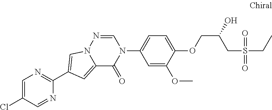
N12C(=CC(C3=NC=C(Cl)C=N3)=C1)C(=O)N(C1=CC=C(OCC(CS(=O)(=O)CC)O)C(OC)=C1)C=N2
